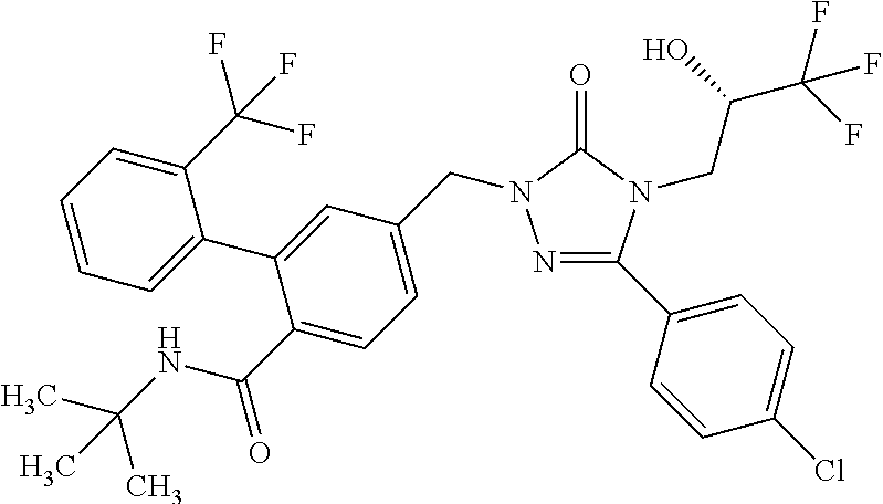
N1=C(C2=CC=C(Cl)C=C2)N(CC(C(F)(F)F)O)C(=O)N1CC1=CC=C(C(NC(C)(C)C)=O)C(C2=CC=CC=C2C(F)(F)F)=C1
